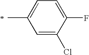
C1=C(Cl)C(F)=CC=C1C
